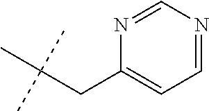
C1(CC(C)(C)C)=CC=NC=N1
